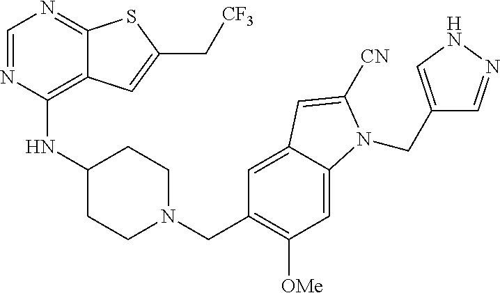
C1=NC(NC2CCN(CC3=C([OMe])C=C4C(=C3)C=C([CN])N4CC3=CNN=C3)CC2)=C2C(=N1)SC(C[CF3])=C2
